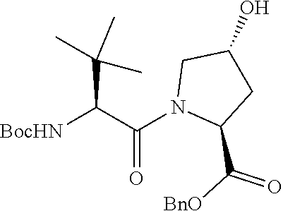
[BocHN]C(C(N1C(C(=O)[BnO])CC(O)C1)=O)C(C)(C)C
